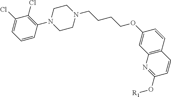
C1(O[R1])=NC2=C(C=C1)C=CC(OCCCCN1CCN(C3=C(Cl)C(Cl)=CC=C3)CC1)=C2
